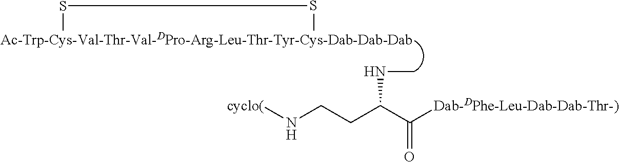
[Ac-Trp-Cys-Val-Thr-Val-DPro-Arg-Leu-Thr-Tyr-Cys-Dab-Dab-Dab]1SS1.N(CCC(C([Dab-DPhe-Leu-Dab-Dab-Thr-)])=O)NC)[cyclo(]
